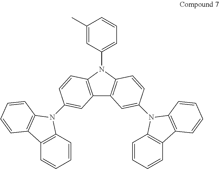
C12=C(N(C3=CC=CC(C)=C3)C3=C1C=C(N1C4=C(C=CC=C4)C4=C1C=CC=C4)C=C3)C=CC(N1C3=C(C=CC=C3)C3=C1C=CC=C3)=C2
